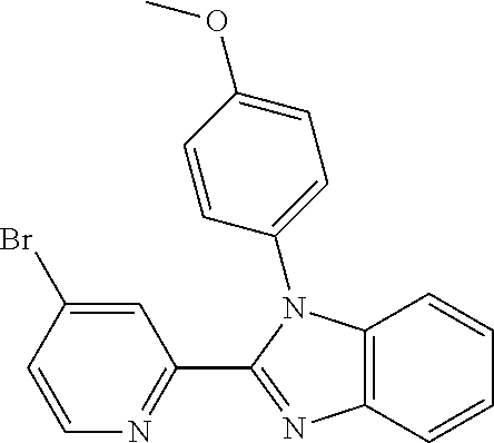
C12=C(C=CC=C1)N=C(C1=NC=CC(Br)=C1)N2C1=CC=C(OC)C=C1
